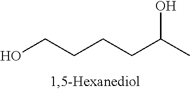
C(CCC(C)O)CO
